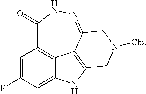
C1=C(F)C=C2C3=C1C(=O)NN=C1CN([Cbz])CC(=C31)N2
